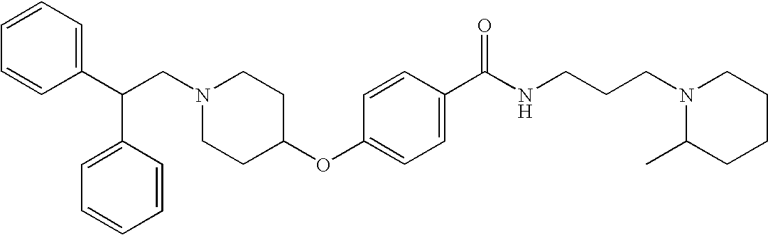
N1(CC(C2=CC=CC=C2)C2=CC=CC=C2)CCC(OC2=CC=C(C(NCCCN3CCCCC3C)=O)C=C2)CC1
